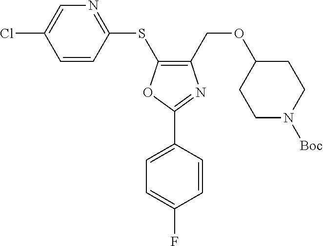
C1(COC2CCN([Boc])CC2)=C(SC2=NC=C(Cl)C=C2)OC(C2=CC=C(F)C=C2)=N1
